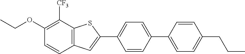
C1(OCC)=C([CF3])C2=C(C=C1)C=C(C1=CC=C(C3=CC=C(CCC)C=C3)C=C1)S2
